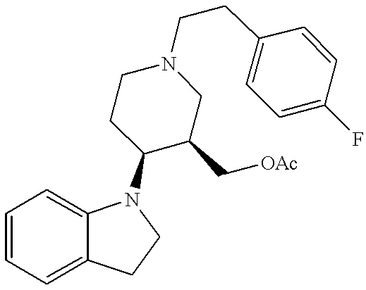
C1=CC=C2C(=C1)N(C1C(C[OAc])CN(CCC3=CC=C(F)C=C3)CC1)CC2
